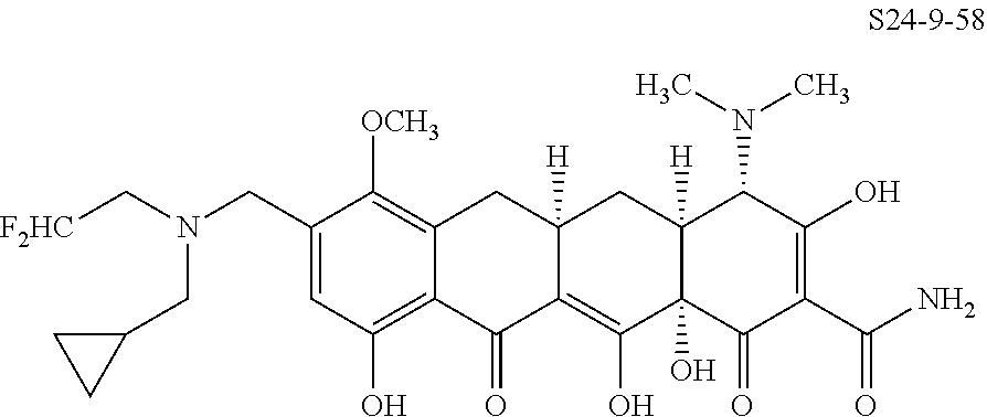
C1(CN(C[F2HC])CC2CC2)=CC(O)=C2C(=C1[OCH3])CC1([H])C(=C(O)C3(O)C([H])(C1)C(N(C)C)C(O)=C(C(N)=O)C3=O)C2=O
